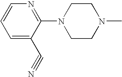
C1=C(C#N)C(N2CCN(C)CC2)=NC=C1
